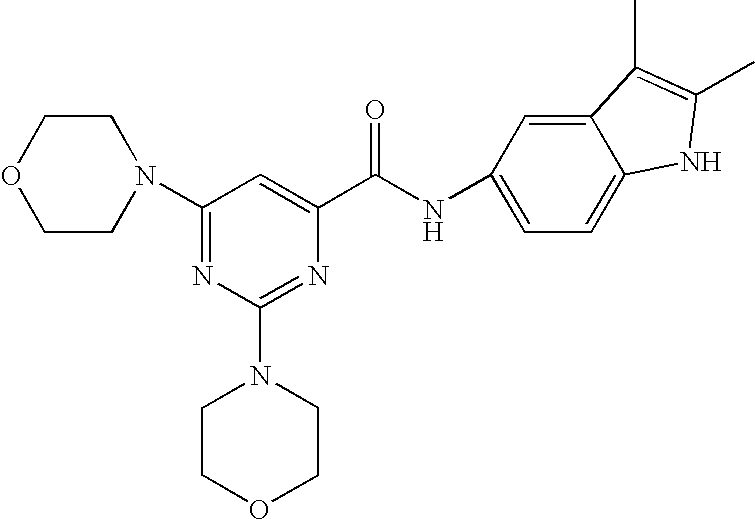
N1(C2=NC(N3CCOCC3)=NC(C(NC3=CC=C4C(=C3)C(C)=C(C)N4)=O)=C2)CCOCC1
